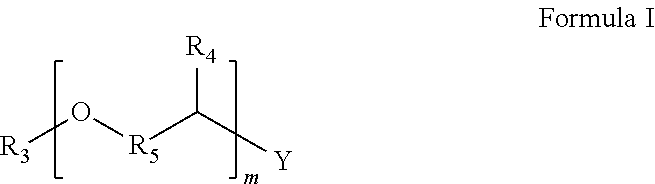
[R3]O[R5]C([Y])[R4]
